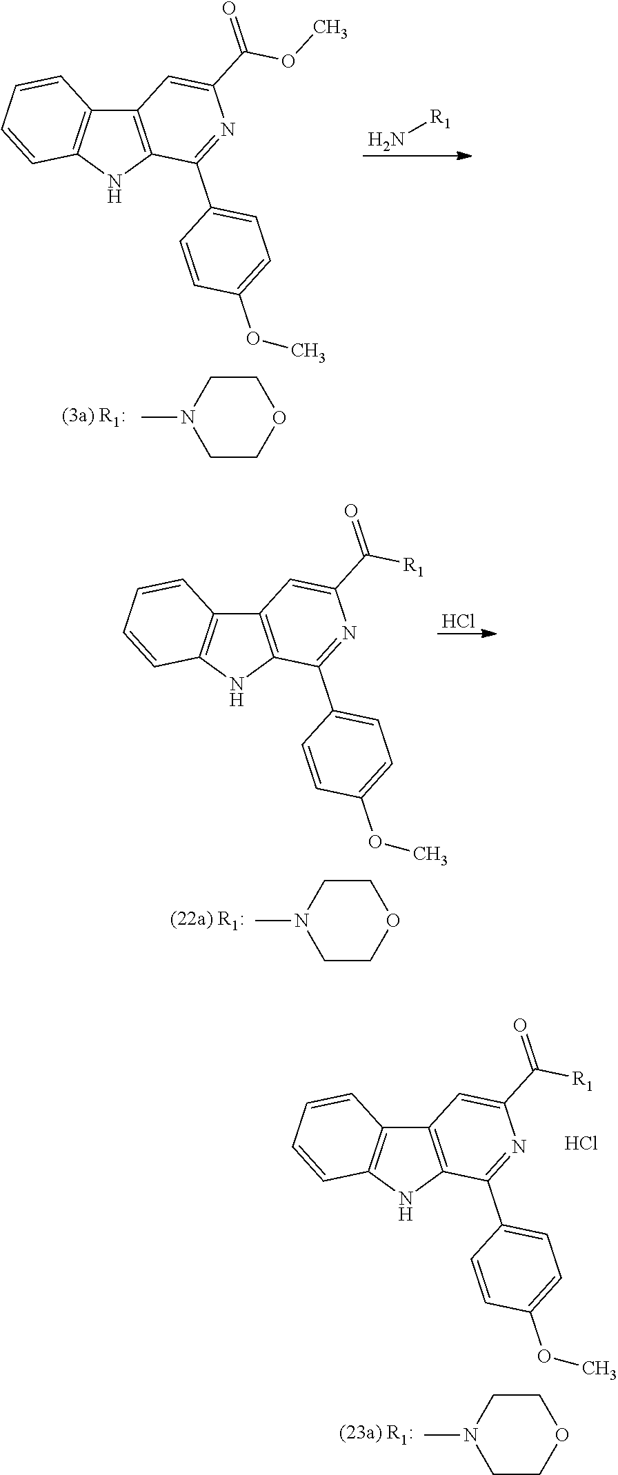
CN1CCOCC1.C12=C(NC3=C1C=CC=C3)C(C1=CC=C(OC)C=C1)=NC(C(OC)=O)=C2.N[R1].CN1CCOCC1.C12=C(NC3=C1C=CC=C3)C(C1=CC=C(OC)C=C1)=NC(C([R1])=O)=C2.Cl.CN1CCOCC1.C12=C(NC3=C1C=CC=C3)C(C1=CC=C(OC)C=C1)=NC(C([R1])=O)=C2.Cl
